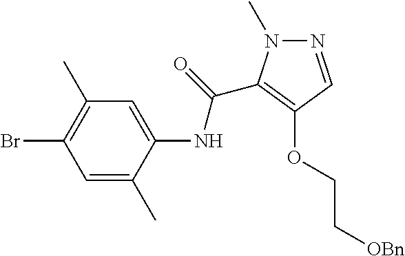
N1=CC(OCC[OBn])=C(C(=O)NC2=CC(C)=C(Br)C=C2C)N1C
